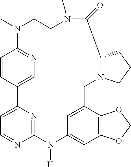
C1=CC2=CN=C1N(C)CCN(C)C(=O)C1N(CC3=CC(=CC4=C3OCO4)N([H])C3=NC2=CC=N3)CCC1
